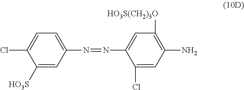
C1([HO3S])=CC(N=NC2=CC([HO3S(CH2)3O])=C(N)C=C2Cl)=CC=C1Cl
